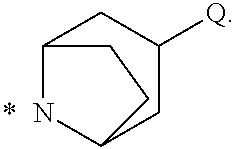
C12NC(CC([Q])C1)CC2.*
